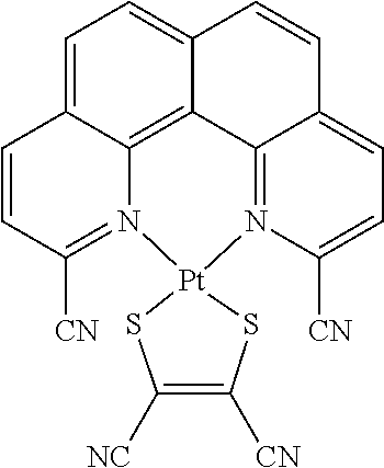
C1=C2C3=C4C(=C1)C=CC1=CC=C([CN])N(=C41)[Pt]1(N3=C([CN])C=C2)SC([NC])=C([CN])S1
